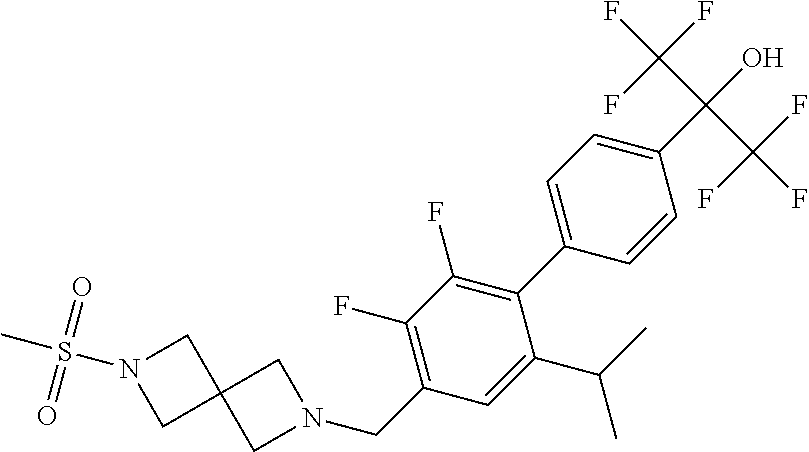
CS(N1CC2(C1)CN(CC1=C(F)C(F)=C(C3=CC=C(C(O)(C(F)(F)F)C(F)(F)F)C=C3)C(C(C)C)=C1)C2)(=O)=O
